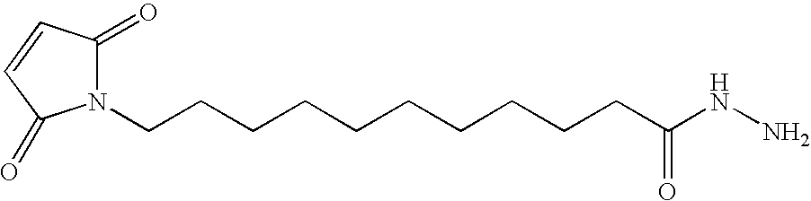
N1(CCCCCCCCCCC(NN)=O)C(=O)C=CC1=O
